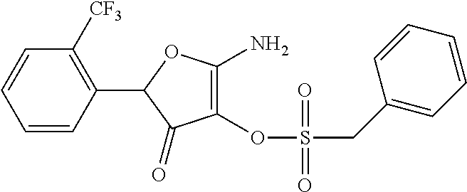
C1(=O)C(OS(CC2=CC=CC=C2)(=O)=O)=C(N)OC1C1=C([CF3])C=CC=C1
